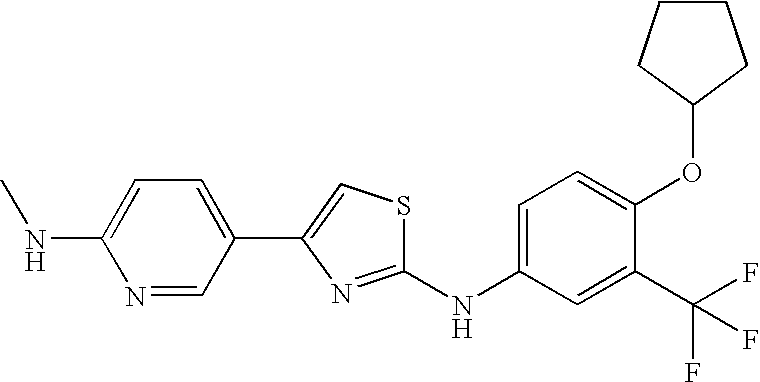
C1(NC2=CC=C(OC3CCCC3)C(C(F)(F)F)=C2)=NC(C2=CC=C(NC)N=C2)=CS1
